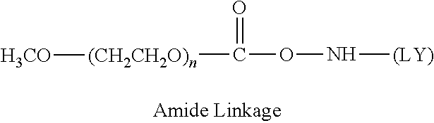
C(=O)([(CH2CH2O)n][H3CO])ON[(LY)]
